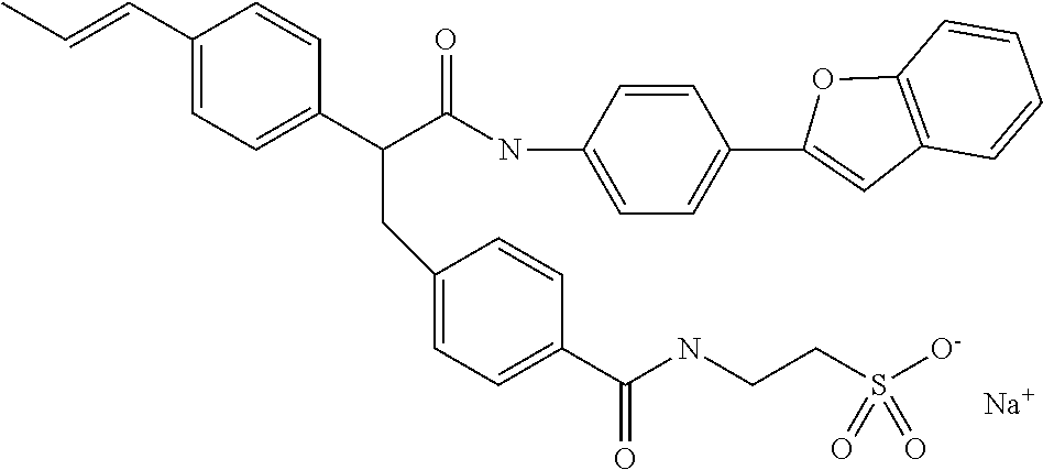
C1=C(C(C(NC2=CC=C(C3=CC4=C(C=CC=C4)O3)C=C2)=O)CC2=CC=C(C(NCCS(=O)(=O)[O-])=O)C=C2)C=CC(C=CC)=C1.[Na]
